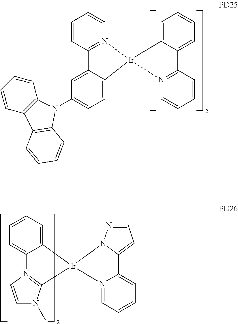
C1=CC=CC2=N1[Ir]1(C3=CC=C(N4C5=C(C=CC=C5)C5=C4C=CC=C5)C=C23)C2=CC=CC=C2C2=N1C=CC=C2.C1=CN2=C(N1C)[Ir]1(N3N=CC=C3C3=CC=CC=N31)C1=CC=CC=C21
